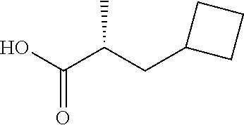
OC(C(CC1CCC1)C)=O
